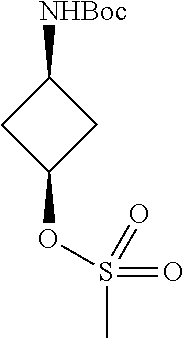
S(C)(OC1CC([NHBoc])C1)(=O)=O
